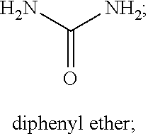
NC([NH2])=O
